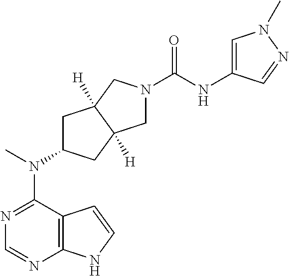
C12=C(N=CN=C1N(C)C1CC3([H])C([H])(C1)CN(C(=O)NC1=CN(C)N=C1)C3)NC=C2
